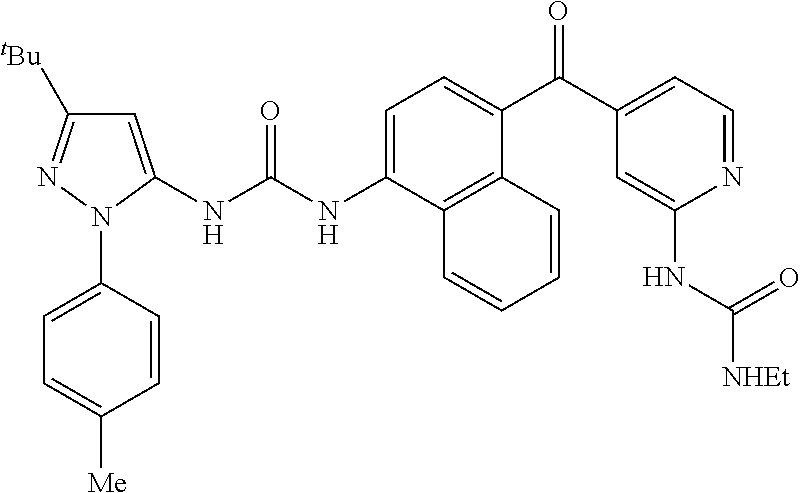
C1(N2C(NC(NC3=CC=C(C(C4=CC=NC(NC([NHEt])=O)=C4)=O)C4=C3C=CC=C4)=O)=CC([tBu])=N2)=CC=C([Me])C=C1
